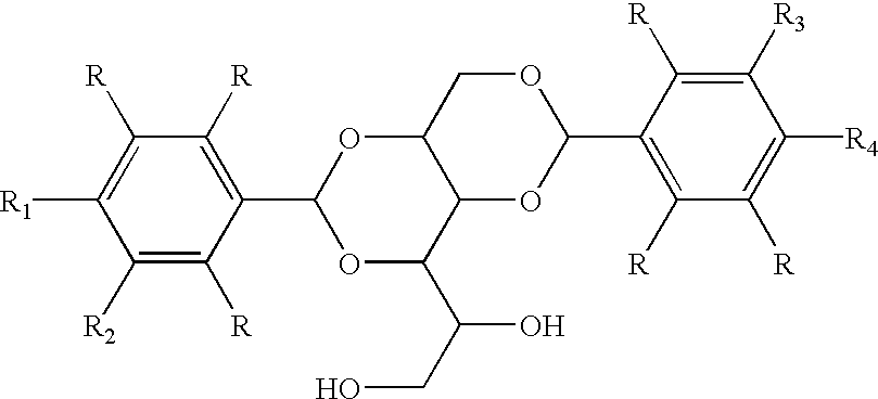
C1([R2])=C([R])C(C2OC(C(O)CO)C3C(O2)COC(C2=C([R])C([R])=C([R4])C([R3])=C2[R])O3)=C([R])C([R])=C1[R1]
